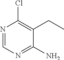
N1=CN=C(N)C(CC)=C1Cl
